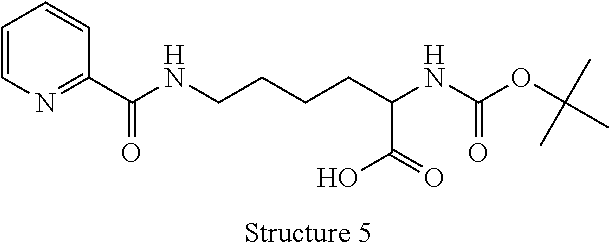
C1=CN=C(C(NCCCCC(NC(OC(C)(C)C)=O)C(=O)O)=O)C=C1
